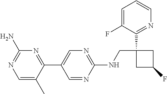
C1=NC(NCC2(C3=NC=CC=C3F)CC(F)C2)=NC=C1C1=NC(N)=NC=C1C
